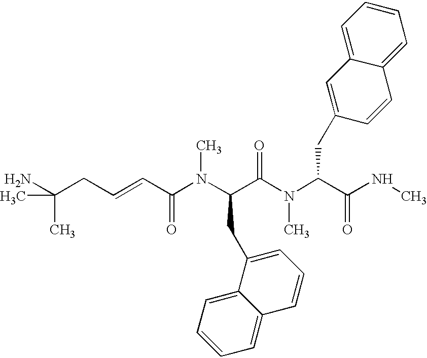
C(CC=CC(N(C(C(N(C(C(NC)=O)CC1=CC2=CC=CC=C2C=C1)C)=O)CC1=CC=CC2=CC=CC=C12)C)=O)(N)(C)C
